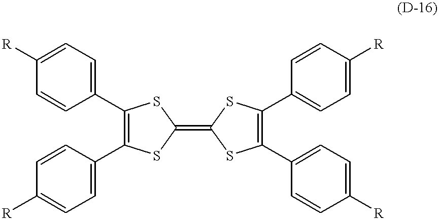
C1=C([R])C=CC(C2=C(C3=CC=C([R])C=C3)SC(=C3SC(C4=CC=C([R])C=C4)=C(C4=CC=C([R])C=C4)S3)S2)=C1
